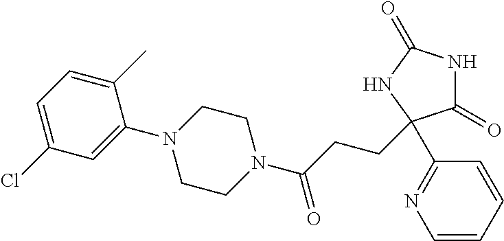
C1=CC=CC(C2(CCC(N3CCN(C4=CC(Cl)=CC=C4C)CC3)=O)C(=O)NC(=O)N2)=N1
